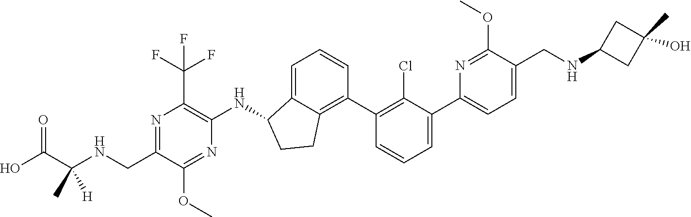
C(C1=NC(C(F)(F)F)=C(NC2C3=CC=CC(C4=C(Cl)C(C5=CC=C(CNC6CC(O)(C)C6)C(OC)=N5)=CC=C4)=C3CC2)N=C1OC)NC(C(O)=O)(C)[H]
